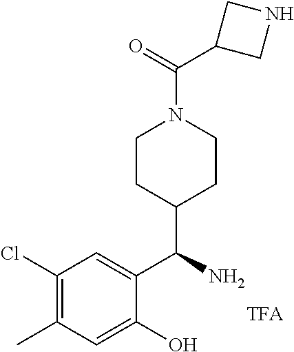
C1(Cl)=C(C)C=C(O)C(C(N)C2CCN(C(=O)C3CNC3)CC2)=C1
